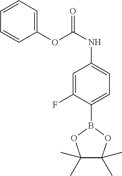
C1(B2OC(C)(C)C(C)(C)O2)=CC=C(NC(=O)OC2=CC=CC=C2)C=C1F
